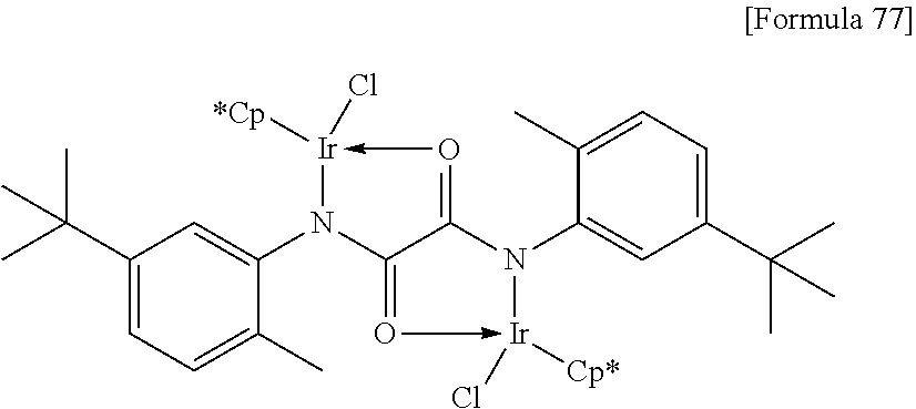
C1(C(C)(C)C)=CC=C(C)C(N2C3=O->[Ir](Cl)([Cp*])N(C4=CC(C(C)(C)C)=CC=C4C)C3=O->[Ir]2([*Cp])Cl)=C1
